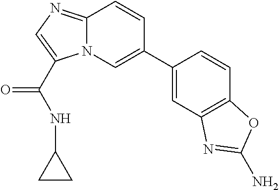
C12=NC=C(C(NC3CC3)=O)N1C=C(C1=CC3=C(C=C1)OC(N)=N3)C=C2
